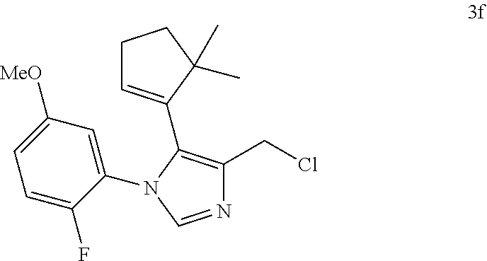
C1(N2C=NC(CCl)=C2C2=CCCC2(C)C)=CC([MeO])=CC=C1F
